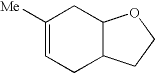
C1([Me])=CCC2C(C1)OCC2
